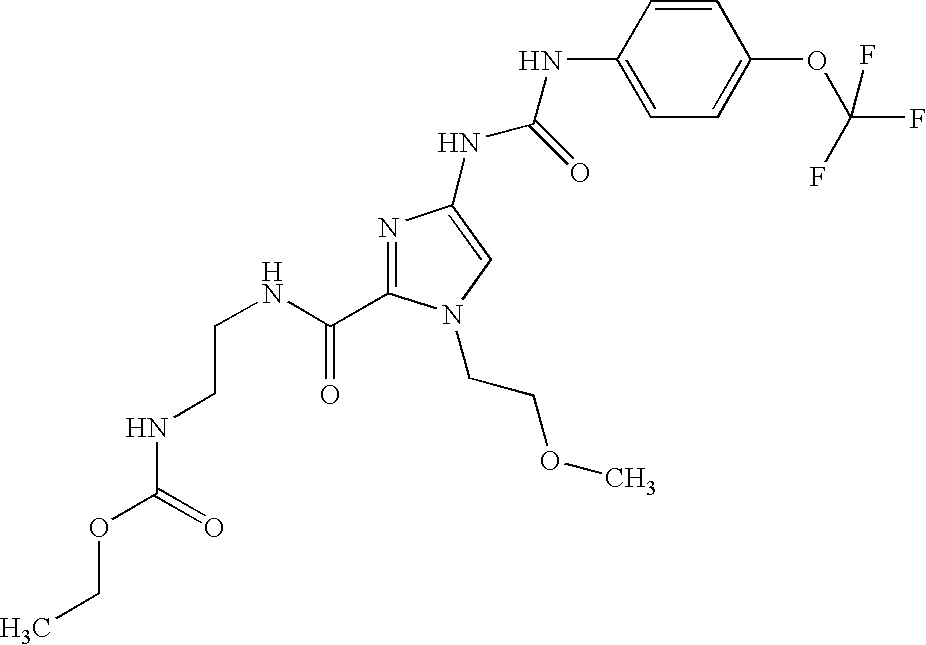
C(CNC(=O)C1=NC(NC(NC2=CC=C(OC(F)(F)F)C=C2)=O)=CN1CCOC)NC(OCC)=O
